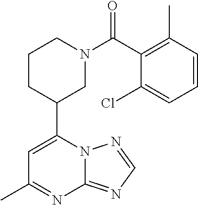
N12C(=NC=N1)N=C(C)C=C2C1CN(C(=O)C2=C(C)C=CC=C2Cl)CCC1
